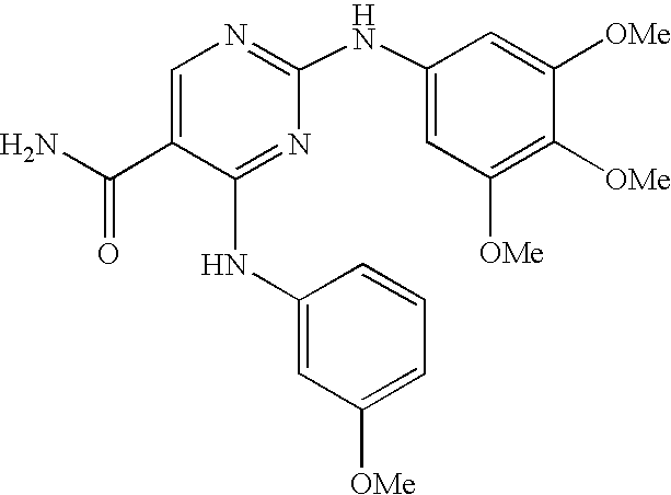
N(C1=NC(NC2=CC([OMe])=C([OMe])C([OMe])=C2)=NC=C1C(N)=O)C1=CC([OMe])=CC=C1
